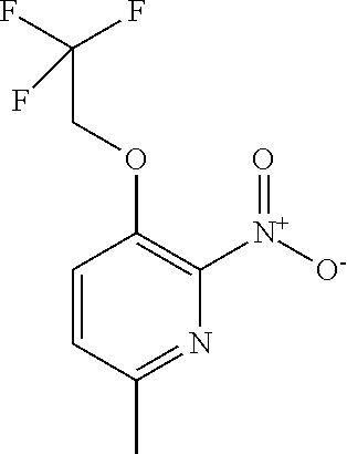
C1=CC(C)=NC([N+]([O-])=O)=C1OCC(F)(F)F
